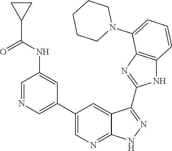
C1CCCCN1C1=CC=CC2=C1N=C(C1=NNC3=NC=C(C4=CN=CC(NC(C5CC5)=O)=C4)C=C31)N2
